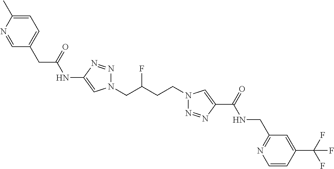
C1(NC(CC2=CC=C(C)N=C2)=O)=CN(CC(CCN2N=NC(C(=O)NCC3=NC=CC(C(F)(F)F)=C3)=C2)F)N=N1
